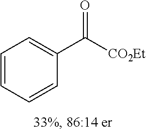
C1=CC=CC(C([CO2Et])=O)=C1
